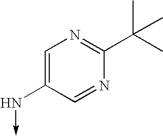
C1=C(N->C)C=NC(C(C)(C)C)=N1
